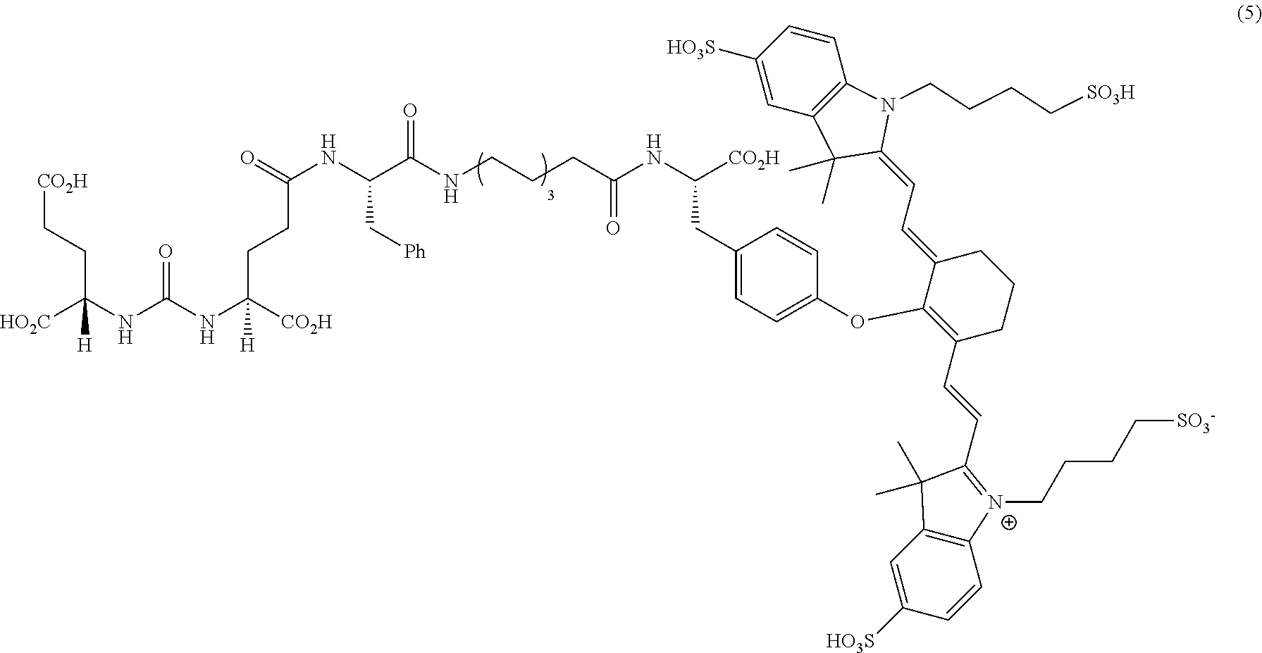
[HO2C]C(NC(NC([CO2H])(CCC(NC(C(NCCCC(NC(CC1=CC=C(OC2=C(C=CC3=[N+](CCCC[SO3-])C4=C(C3(C)C)C=C([HO3S])C=C4)CCCC2=CC=C2N(CCCC[SO3H])C3=C(C2(C)C)C=C([HO3S])C=C3)C=C1)[CO2H])=O)=O)C[Ph])=O)[H])=O)(CC[CO2H])[H]
